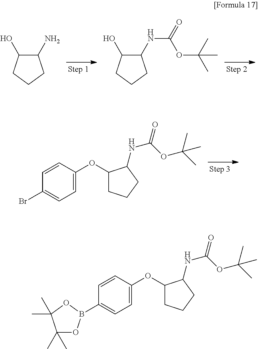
C1(N)C(O)CCC1.C1(NC(=O)OC(C)(C)C)C(O)CCC1.C1=CC(OC2CCCC2NC(OC(C)(C)C)=O)=CC=C1Br.C1=CC(OC2CCCC2NC(OC(C)(C)C)=O)=CC=C1B1OC(C)(C)C(C)(C)O1
